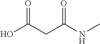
CNC(CC(=O)O)=O
